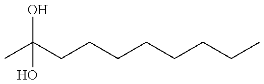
CC(CCCCCCCC)(O)O
